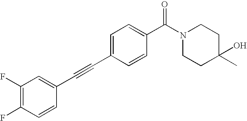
C1(F)=C(F)C=CC(C#CC2=CC=C(C(N3CCC(O)(C)CC3)=O)C=C2)=C1
